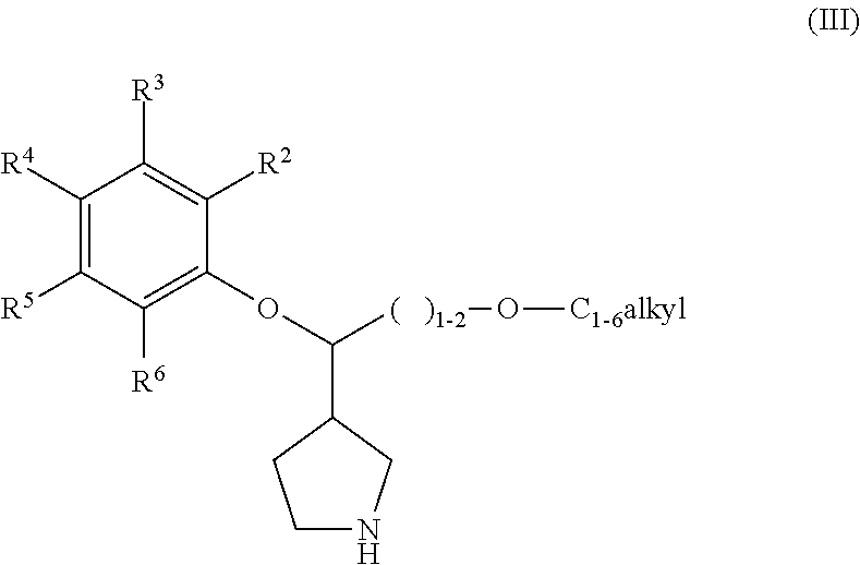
C1([R4])=C([R5])C([R6])=C(OC([(   )1-2]O[C1-6alkyl])C2CNCC2)C([R2])=C1[R3]
